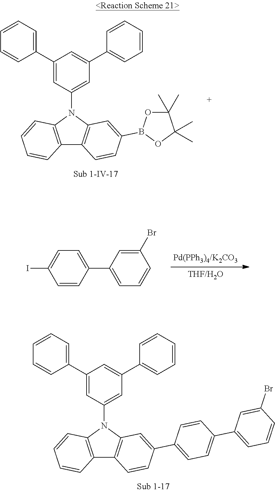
C12=C(N(C3=CC(C4=CC=CC=C4)=CC(C4=CC=CC=C4)=C3)C3=C1C=CC(C1=CC=C(C4=CC=CC(Br)=C4)C=C1)=C3)C=CC=C2.C12=C(N(C3=CC(C4=CC=CC=C4)=CC(C4=CC=CC=C4)=C3)C3=C1C=CC(B1OC(C)(C)C(C)(C)O1)=C3)C=CC=C2.C1(C2=CC=CC(Br)=C2)=CC=C(I)C=C1
